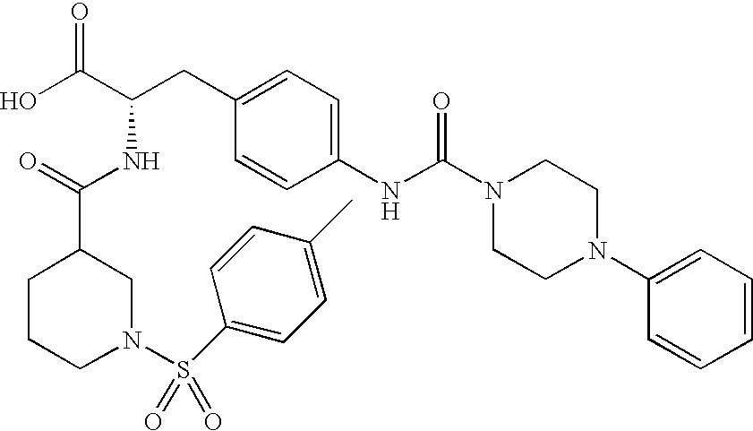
OC(C(CC1=CC=C(NC(N2CCN(C3=CC=CC=C3)CC2)=O)C=C1)NC(=O)C1CCCN(S(=O)(=O)C2=CC=C(C)C=C2)C1)=O
